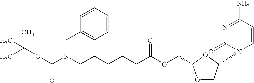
CC(C)(C)OC(N(CC1=CC=CC=C1)CCCCCC(OCC1OCC(N2C=CC(N)=NC2=O)O1)=O)=O
